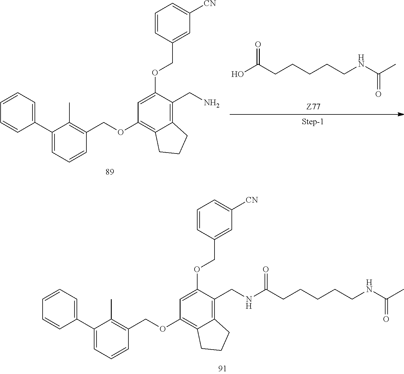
OC(CCCCCNC(C)=O)=O.C1(C2=CC=CC=C2)=CC=CC(COC2=C3C(=C(CN)C(OCC4=CC([CN])=CC=C4)=C2)CCC3)=C1C.C1(C2=CC=CC=C2)=CC=CC(COC2=C3C(=C(CNC(CCCCCNC(C)=O)=O)C(OCC4=CC([CN])=CC=C4)=C2)CCC3)=C1C
